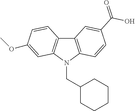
C12=C(N(CC3CCCCC3)C3=C1C=CC(OC)=C3)C=CC(C(=O)O)=C2
